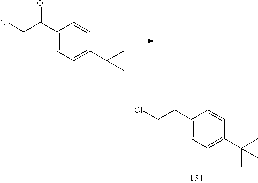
C1(C(CCl)=O)=CC=C(C(C)(C)C)C=C1.C1(CCCl)=CC=C(C(C)(C)C)C=C1
